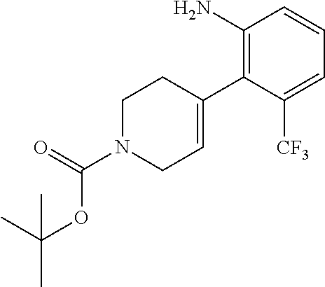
C1(N)=C(C2=CCN(C(=O)OC(C)(C)C)CC2)C([CF3])=CC=C1
